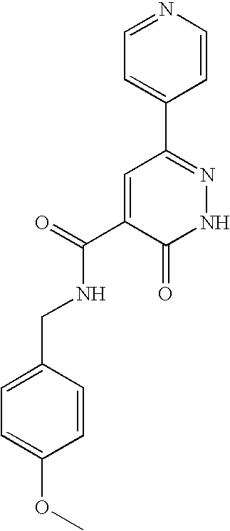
C1=C(OC)C=CC(CNC(=O)C2=CC(C3=CC=NC=C3)=NNC2=O)=C1
